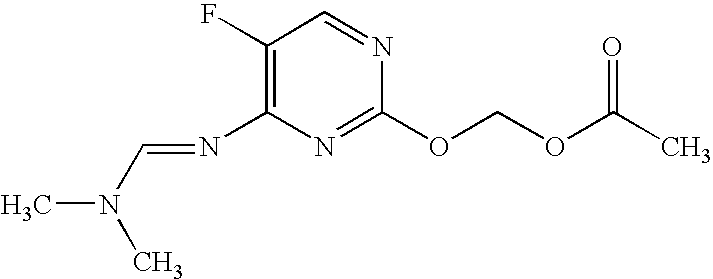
O(C1=NC(N=CN(C)C)=C(F)C=N1)COC(C)=O
